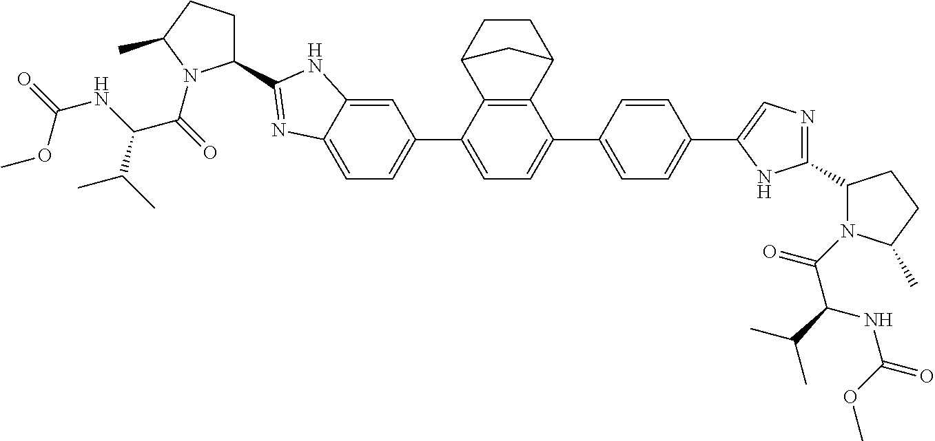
C1CC2C3=C(C1C2)C(C1=CC=C(C2=CN=C(C4CCC(C)N4C(C(C(C)C)NC(=O)OC)=O)N2)C=C1)=CC=C3C1=CC=C2C(=C1)NC(C1CCC(C)N1C(C(C(C)C)NC(OC)=O)=O)=N2
